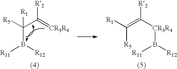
[R1]C([R5])(B([R11])[R12])C(=[CR3R4])[R2].C([R1])([R5])=C([CR3R4]B([R12])[R11])[R2]
